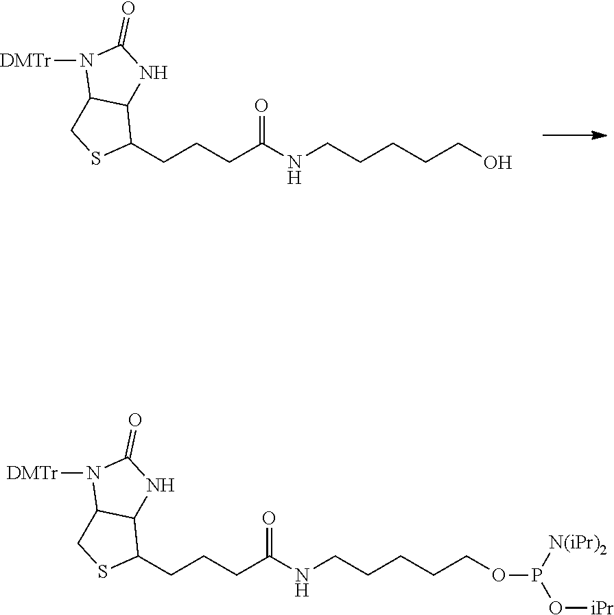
C(CCC(NCCCCCO)=O)C1C2C(CS1)N([DMTr])C(=O)N2.C(CCC(NCCCCCOP(O[iPr])[N(iPr)2])=O)C1C2C(CS1)N([DMTr])C(=O)N2
